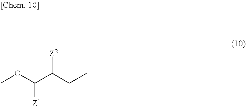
CCC(C([Z1])OC)[Z2]
